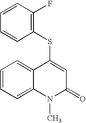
C1=CC(F)=C(SC2=CC(=O)N(C)C3=CC=CC=C23)C=C1
